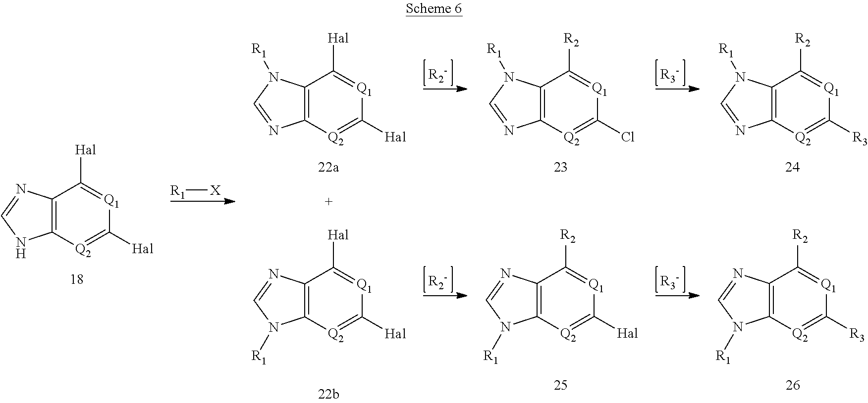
C12=C([Q2]=C([Hal])[Q1]=C1[Hal])NC=N2.[R1][X].C12=C([Q2]=C([Hal])[Q1]=C1[Hal])N([R1])C=N2.C12=C([Q2]=C([Hal])[Q1]=C1[Hal])N=CN2[R1].C12=C([Q2]=C([R3])[Q1]=C1[R2])N([R1])C=N2.C12=C([Q2]=C([R3])[Q1]=C1[R2])N=CN2[R1].C12=C([Q2]=C([Hal])[Q1]=C1[R2])N([R1])C=N2.C12=C([Q2]=C(Cl)[Q1]=C1[R2])N=CN2[R1]
